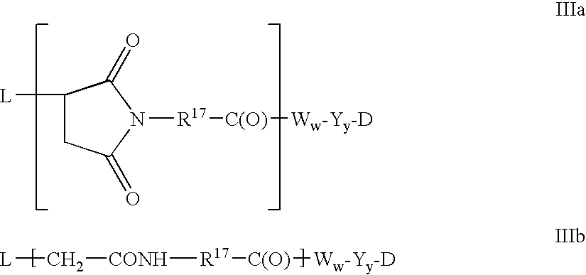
C1([L])CC(=O)N([R17][C(O)][Ww-Yy-D])C1=O.[L]C[CONH][R17][C(O)][Ww-Yy-D]
